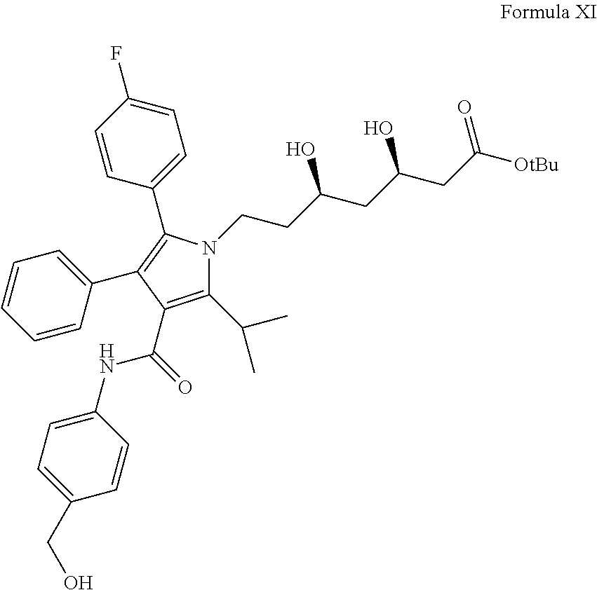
C1(C(C)C)=C(C(=O)NC2=CC=C(CO)C=C2)C(C2=CC=CC=C2)=C(C2=CC=C(F)C=C2)N1CCC(CC(CC([OtBu])=O)O)O
